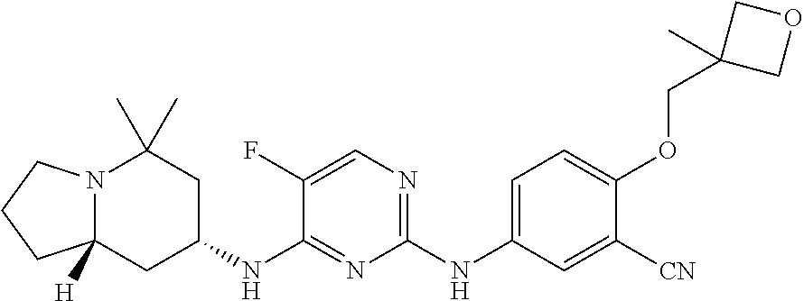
C1(NC2=CC=C(OCC3(C)COC3)C([CN])=C2)=NC=C(F)C(NC2CC(C)(C)N3C([H])(C2)CCC3)=N1
